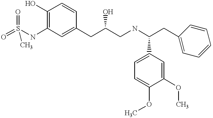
O=S(NC1=C(O)C=CC(CC(CNC(CC2=CC=CC=C2)C2=CC=C(OC)C(OC)=C2)O)=C1)(=O)C
